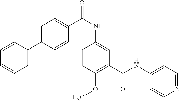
C1=CC(C2=CC=C(C(=O)NC3=CC(C(=O)NC4=CC=NC=C4)=C(OC)C=C3)C=C2)=CC=C1
